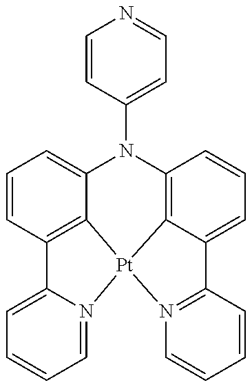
C1=CC(N2C3=CC=CC4=C3[Pt]3(C5=C2C=CC=C5C2=N3C=CC=C2)N2=CC=CC=C42)=CC=N1
